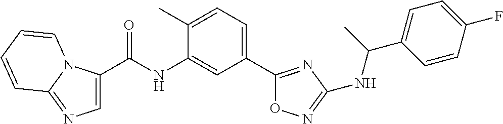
C1(C(NC2=CC(C3=NC(NC(C)C4=CC=C(F)C=C4)=NO3)=CC=C2C)=O)=CN=C2N1C=CC=C2
